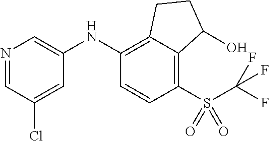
C1(NC2=CN=CC(Cl)=C2)=C2C(=C(S(=O)(=O)C(F)(F)F)C=C1)C(O)CC2
